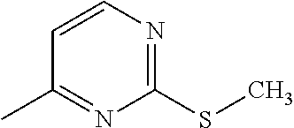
C1(SC)=NC=CC(C)=N1
